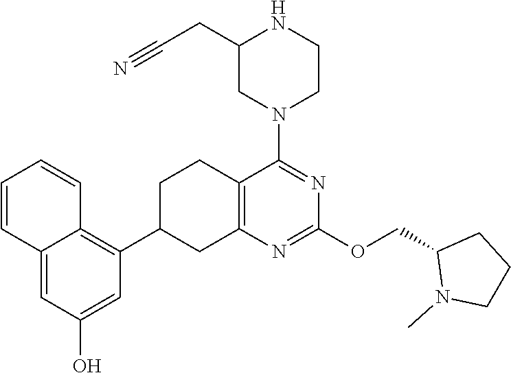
C1(COC2=NC3=C(C(N4CC(CC#N)NCC4)=N2)CCC(C2=C4C(=CC(O)=C2)C=CC=C4)C3)CCCN1C
